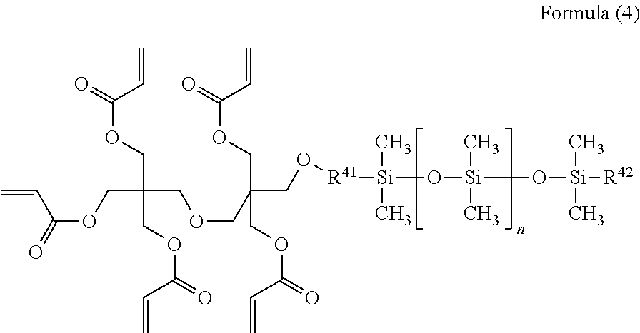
C=CC(OCC(COCC(CO[R41][Si](O[Si](O[Si]([R42])(C)C)(C)C)(C)C)(COC(=O)C=C)COC(=O)C=C)(COC(=O)C=C)COC(=O)C=C)=O
